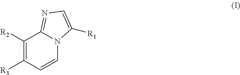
C1([R2])=C([R3])C=CN2C1=NC=C2[R1]
